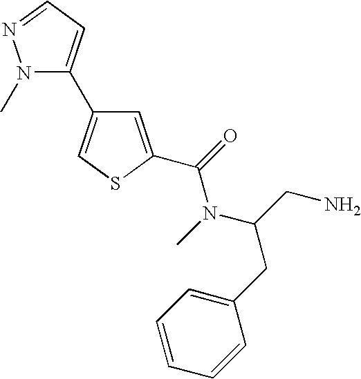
C1=C(C(=O)N(C(CC2=CC=CC=C2)CN)C)SC=C1C1=CC=NN1C
